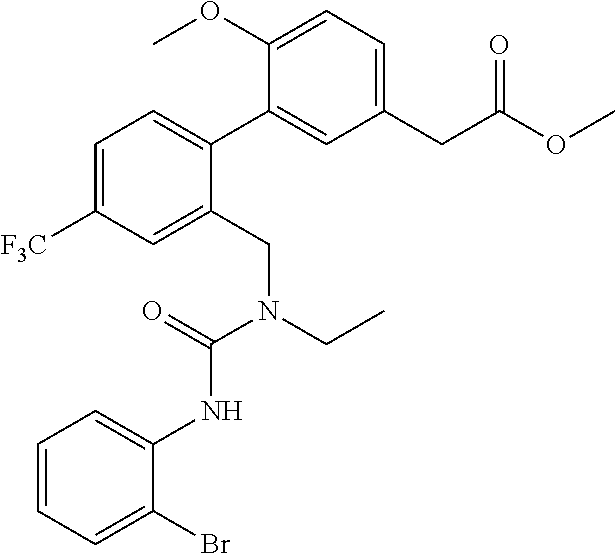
C1=C([F3C])C=C(CN(CC)C(=O)NC2=CC=CC=C2Br)C(C2=CC(CC(OC)=O)=CC=C2OC)=C1
